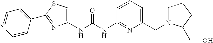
N(C(=O)NC1=NC(CN2CCCC2CO)=CC=C1)C1=CSC(C2=CC=NC=C2)=N1
